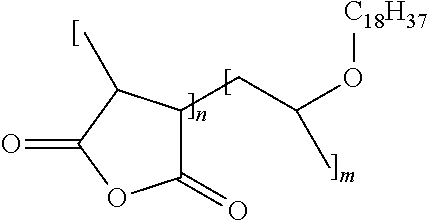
C1(=O)C(CC(C)O[C18H37])C(C)C(=O)O1
